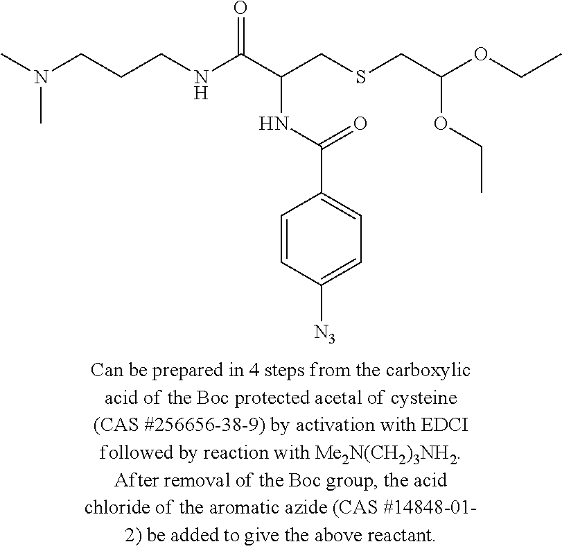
O(C(CSCC(C(NCCCN(C)C)=O)NC(=O)C1=CC=C([N3])C=C1)OCC)CC
